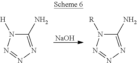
[NaOH].C1(N)=NN=NN1[H].C1(N)=NN=NN1[R]
